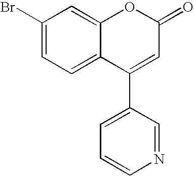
C1(Br)=CC=C2C(=C1)OC(=O)C=C2C1=CC=CN=C1
